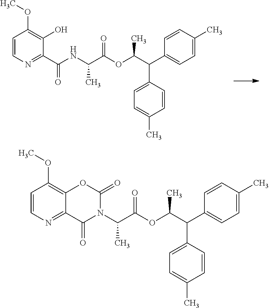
C1=CN=C(C(NC(C(OC(C(C2=CC=C(C)C=C2)C2=CC=C(C)C=C2)C)=O)C)=O)C(O)=C1OC.C1=CN=C2C(=C1OC)OC(=O)N(C(C(OC(C(C1=CC=C(C)C=C1)C1=CC=C(C)C=C1)C)=O)C)C2=O
